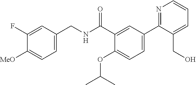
C1=C(CNC(C2=CC(C3=NC=CC=C3CO)=CC=C2OC(C)C)=O)C=C(F)C([MeO])=C1
